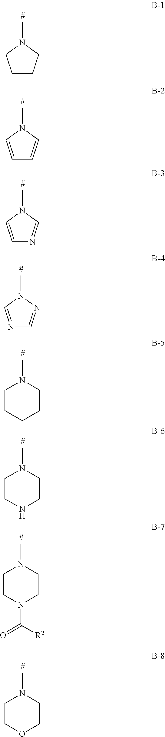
C1CCN(C)C1.C1=CN(C)C=C1.C1=CN(C)C=N1.N1=CN(C)N=C1.N1(C)CCCCC1.N1(C)CCNCC1.N1(C)CCN(C([R2])=O)CC1.N1(C)CCOCC1
